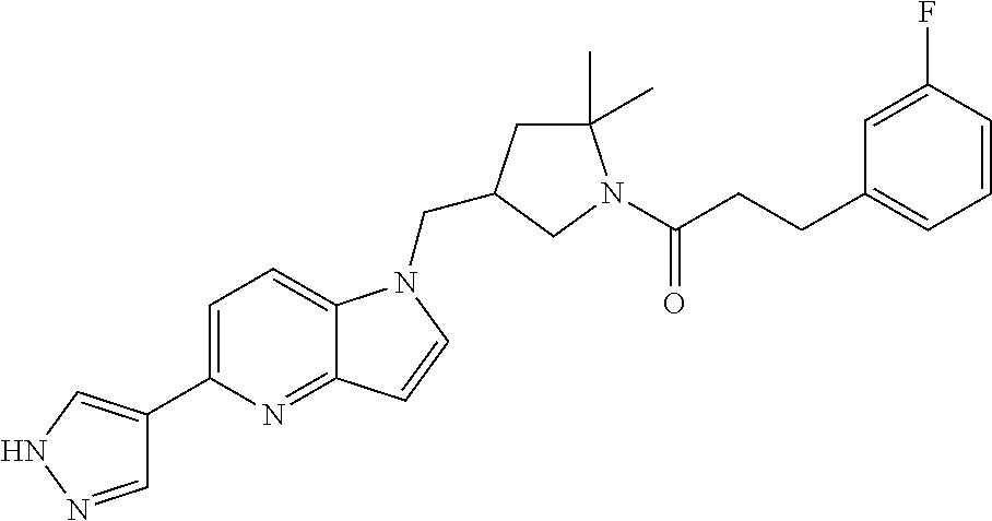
C1=NNC=C1C1=CC=C2C(=N1)C=CN2CC1CC(C)(C)N(C(CCC2=CC=CC(F)=C2)=O)C1
